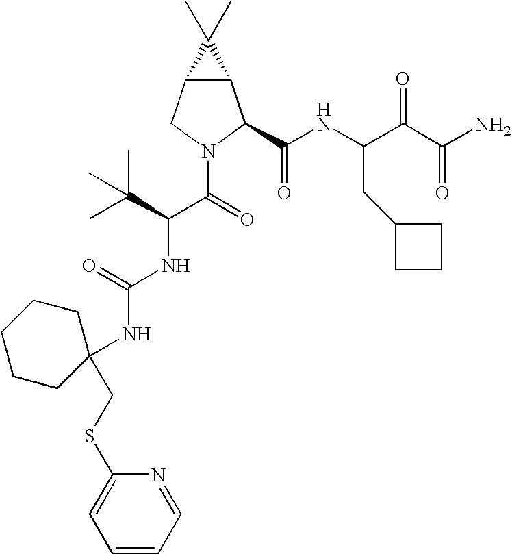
C12C(CN(C(=O)C(C(C)(C)C)NC(NC3(CSC4=CC=CC=N4)CCCCC3)=O)C1C(NC(C(C(N)=O)=O)CC1CCC1)=O)C2(C)C
